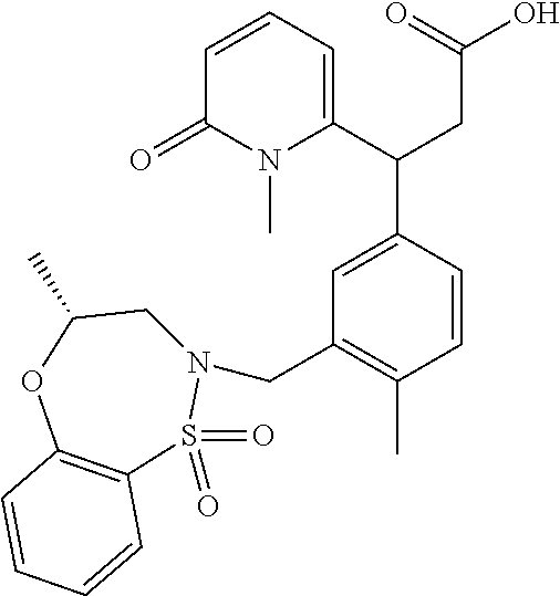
C(C1=CC=CC(=O)N1C)(CC(=O)O)C1=CC(CN2CC(C)OC3=C(S2(=O)=O)C=CC=C3)=C(C)C=C1
